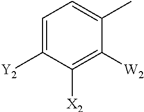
C1=C([Y2])C([X2])=C([W2])C(C)=C1
